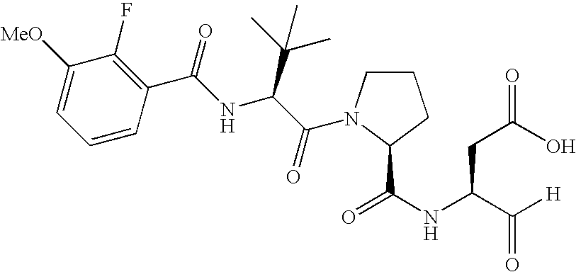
C1([MeO])=CC=CC(C(NC(C(=O)N2CCCC2C(NC(C([H])=O)CC(O)=O)=O)C(C)(C)C)=O)=C1F
